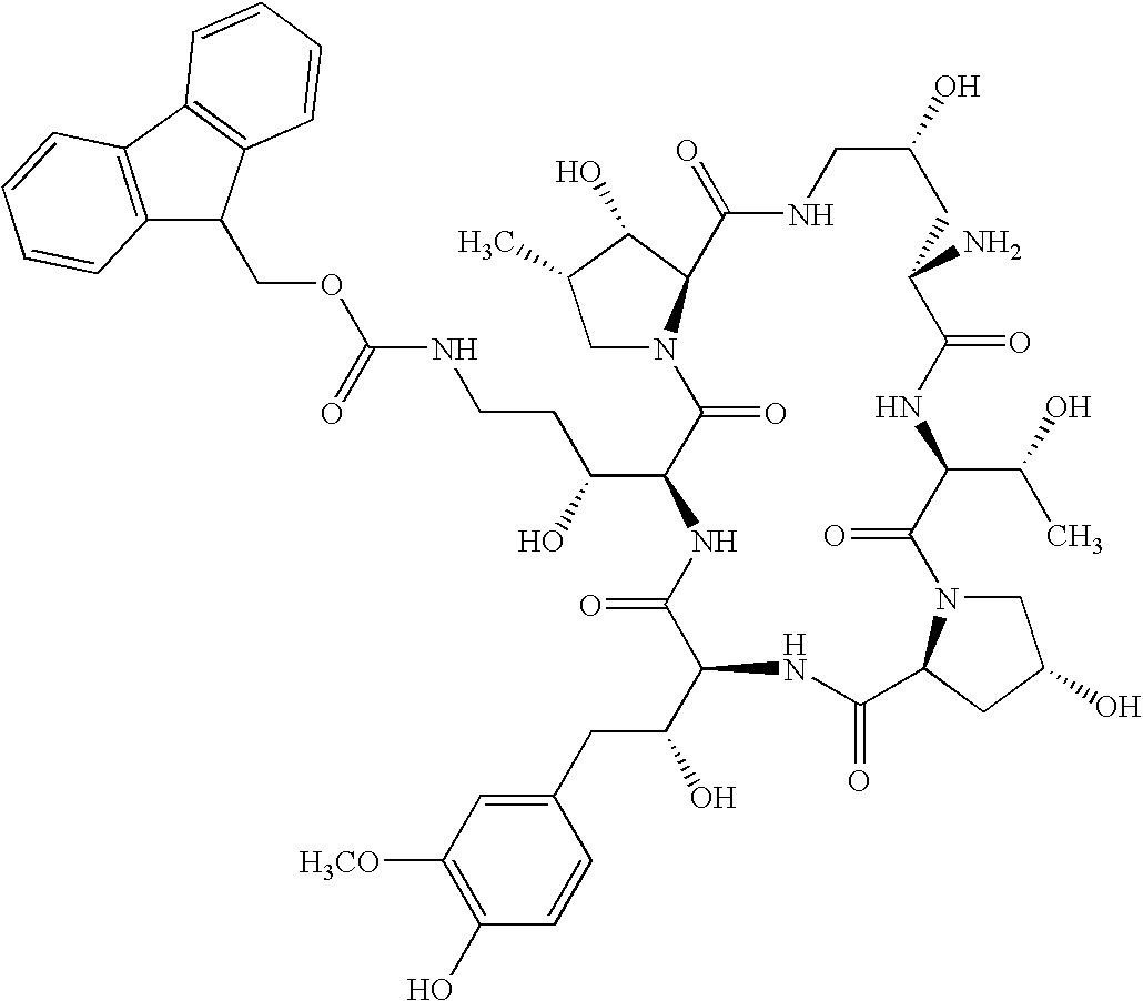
C1N2C(C(O)C1C)C(=O)NCC(O)CC(N)C(=O)NC(C(O)C)C(=O)N1CC(O)CC1C(=O)NC(C(CC1=CC([H3CO])=C(O)C=C1)O)C(=O)NC(C(O)CCNC(OCC1C3=C(C4=C1C=CC=C4)C=CC=C3)=O)C2=O
